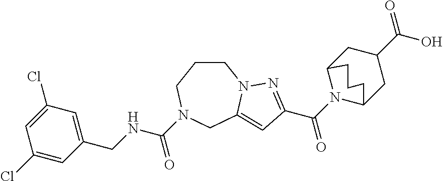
C1=C(Cl)C=C(CNC(=O)N2CCCN3C(=CC(C(N4C5CC(C(O)=O)CC4CCC5)=O)=N3)C2)C=C1Cl
